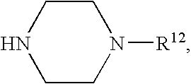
N1CCN([R12])CC1
